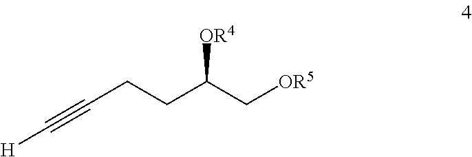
C(CCC(C[OR5])[OR4])#C[H]
